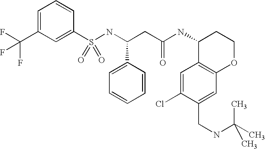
S(NC(CC(NC1C2=C(OCC1)C=C(CNC(C)(C)C)C(Cl)=C2)=O)C1=CC=CC=C1)(=O)(=O)C1=CC(C(F)(F)F)=CC=C1
